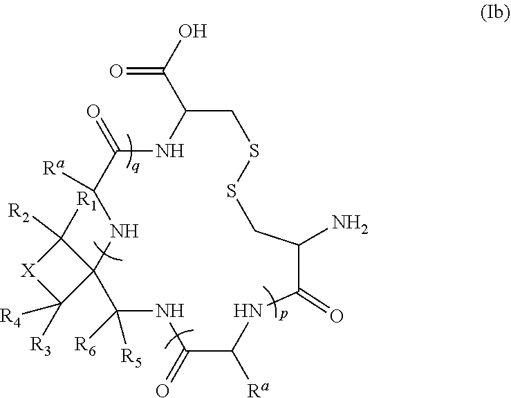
OC(C1CSSCC(N)C(=O)NC([Ra])C(=O)NC([R5])([R6])C2(NC([Ra])C(=O)N1)C([R1])([R2])[X]C2([R3])[R4])=O
